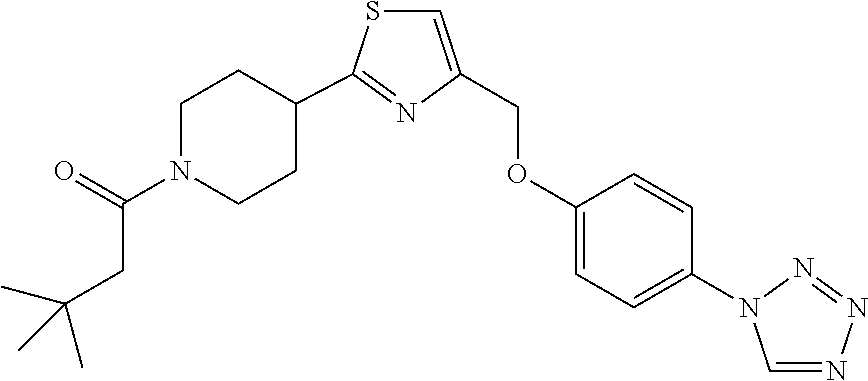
C1=C(COC2=CC=C(N3C=NN=N3)C=C2)N=C(C2CCN(C(=O)CC(C)(C)C)CC2)S1
